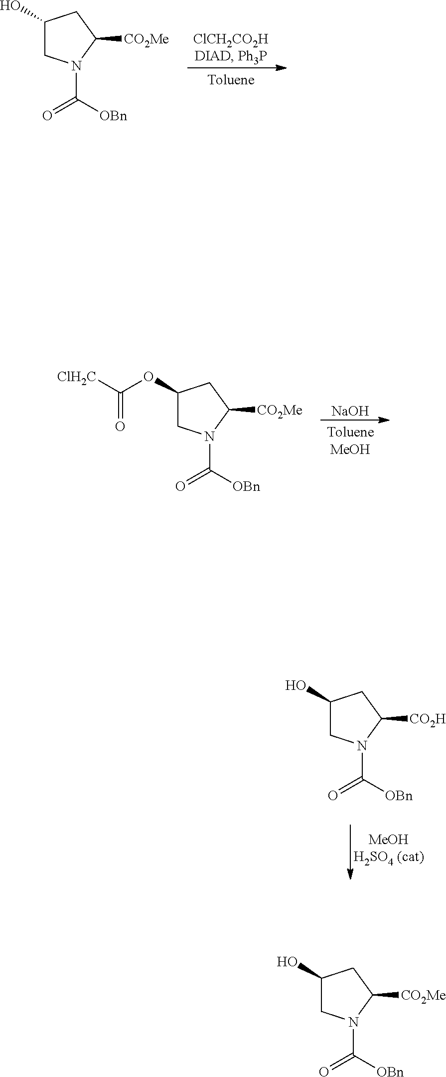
C1(O)CN(C(=O)[OBn])C([CO2Me])C1.[NaOH].C1(OC([ClH2C])=O)CN(C(=O)[OBn])C([CO2Me])C1.C1(O)CN(C(=O)[OBn])C([CO2H])C1.C1(O)CN(C(=O)[OBn])C([CO2Me])C1
